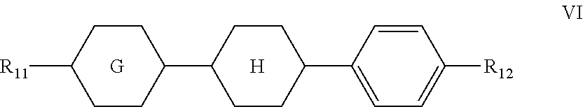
[R11]C1CCC(C2CCC(C3=CC=C([R12])C=C3)CC2)CC1.[G].[H]
